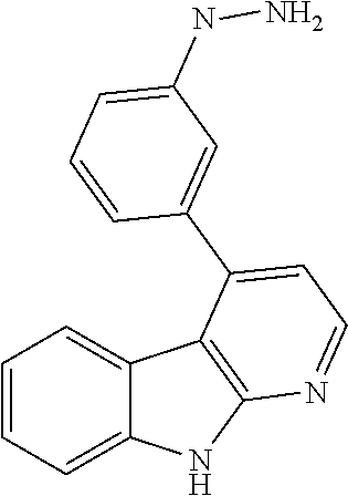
C1=CC=C2C(=C1)C1=C(N2)N=CC=C1C1=CC(NN)=CC=C1
